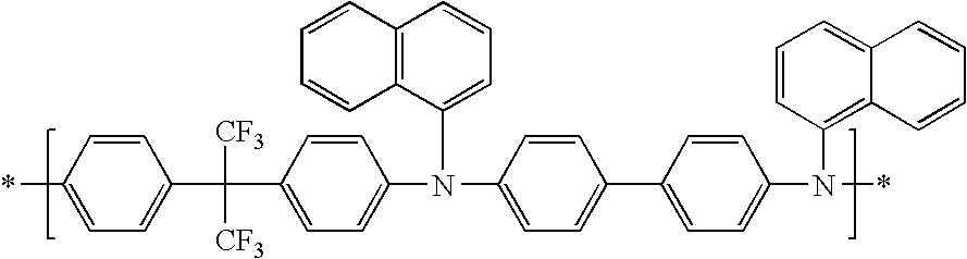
C1(*)=CC=C(C([CF3])([CF3])C2=CC=C(N(C3=CC=CC4=C3C=CC=C4)C3=CC=C(C4=CC=C(N(C5=C6C(=CC=C5)C=CC=C6)*)C=C4)C=C3)C=C2)C=C1
